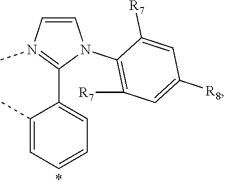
C1=CN(C)=C(C2=CC=CC=C2C)N1C1=C([R7])C=C([R8])C=C1[R7]
